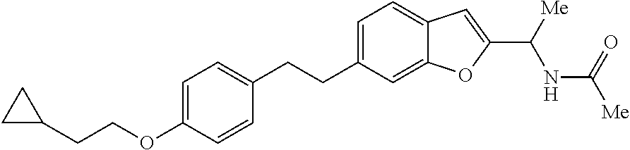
C1=C(CCC2=CC=C(OCCC3CC3)C=C2)C=C2C(=C1)C=C(C([Me])NC([Me])=O)O2
